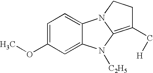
C1=C(OC)C=C2C(=C1)N1C(=C(C[H])CC1)N2[C2H5]
